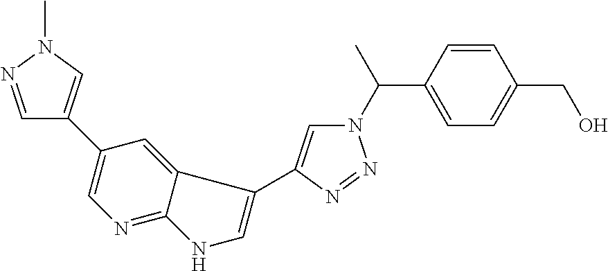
C1=NN(C)C=C1C1=CN=C2C(=C1)C(C1=CN(C(C)C3=CC=C(CO)C=C3)N=N1)=CN2
